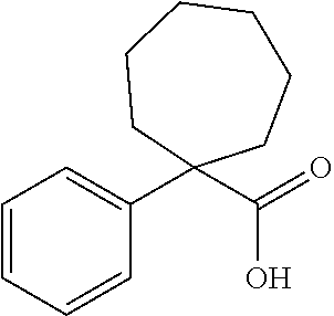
C1=CC=CC(C2(C(=O)O)CCCCCC2)=C1
